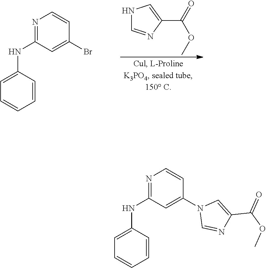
N1=C(NC2=CC=CC=C2)C=C(Br)C=C1.N1C=NC(C(=O)OC)=C1.N1=C(NC2=CC=CC=C2)C=C(N2C=NC(C(OC)=O)=C2)C=C1
